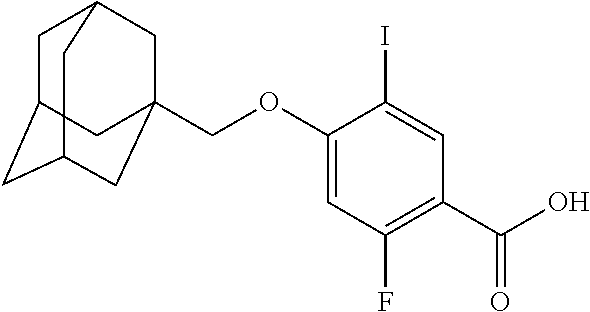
C1C2CC3CC(COC4=CC(F)=C(C(=O)O)C=C4I)(CC1C3)C2
